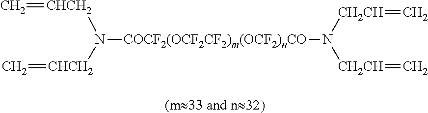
N([COCF2(OCF2CF2)m(OCF2)nCO]N([CH2CH]=C)[CH2CH]=C)([CHCH2]=C)[CHCH2]=C
